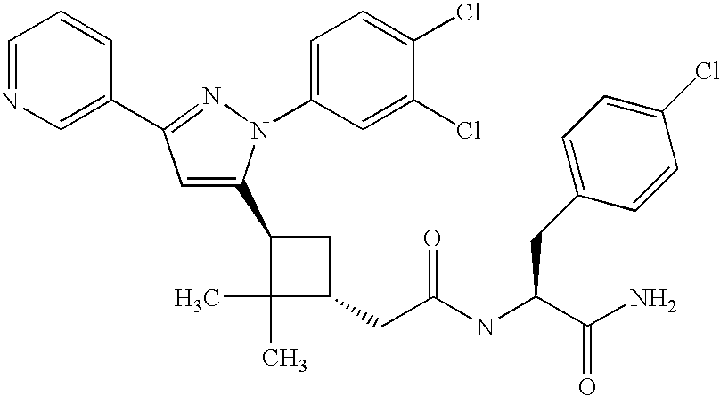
C1(CC(=O)NC(C(N)=O)CC2=CC=C(Cl)C=C2)CC(C2=CC(C3=CN=CC=C3)=NN2C2=CC=C(Cl)C(Cl)=C2)C1(C)C
